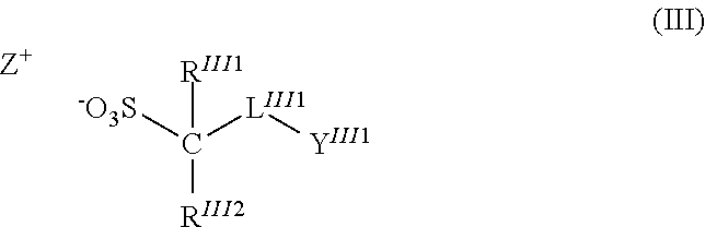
[-O3S]C([LIII1][YIII1])([RIII2])[RIII1]
